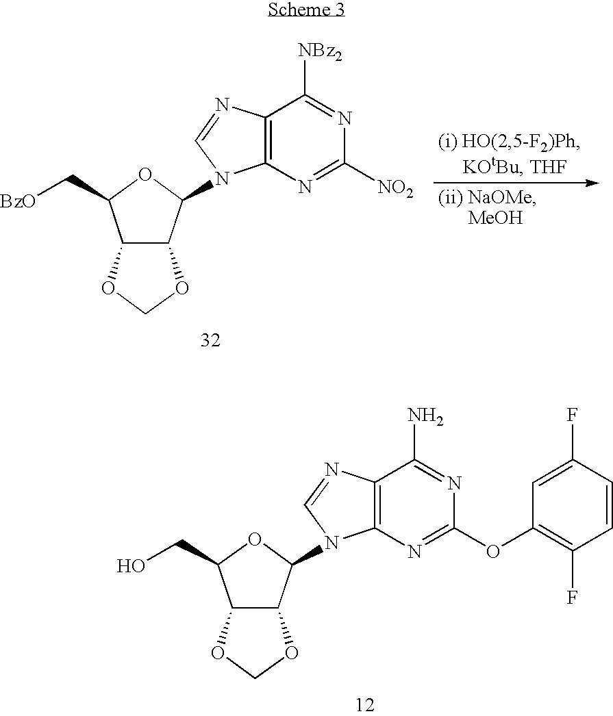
C12=C(N=C([NO2])N=C1[NBz2])N(C1C3C(C(C[BzO])O1)OCO3)C=N2.C12=C(N=C(OC3=C(F)C=CC(F)=C3)N=C1N)N(C1C3C(C(CO)O1)OCO3)C=N2
